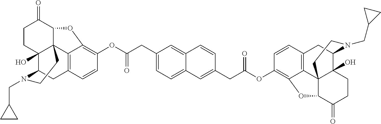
C1(CC(OC2=C3C4=C(C=C2)CC2C5(O)C4(C(C(=O)CC5)O3)CCN2CC2CC2)=O)=CC=C2C(=C1)C=CC(CC(OC1=C3C4=C(C=C1)CC1C5(O)C4(C(C(=O)CC5)O3)CCN1CC1CC1)=O)=C2
